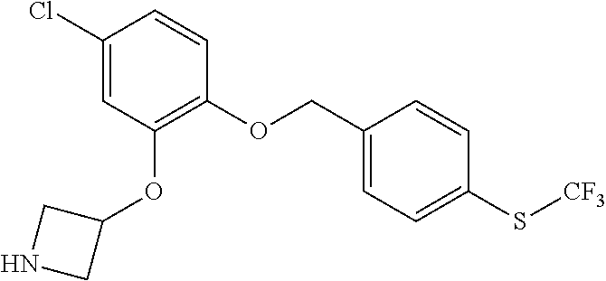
ClC1=CC(OC2CNC2)=C(OCC2=CC=C(S[CF3])C=C2)C=C1
